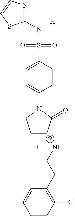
[H].N1(C2=CC=C(S(NC3=NC=CS3)(=O)=O)C=C2)CCCC1=O.[H].NCCC1=C(Cl)C=CC=C1
